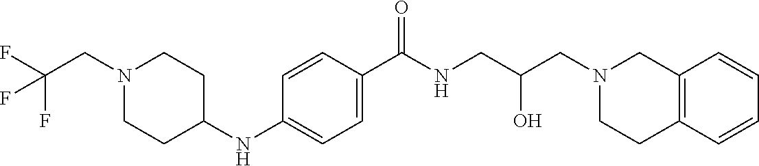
C1=CC(C(NCC(CN2CCC3=C(C2)C=CC=C3)O)=O)=CC=C1NC1CCN(CC(F)(F)F)CC1
